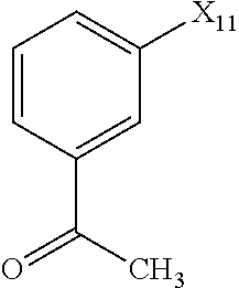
C1=CC(C(C)=O)=CC([X11])=C1
